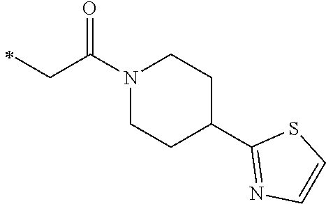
N1(C(CC)=O)CCC(C2=NC=CS2)CC1
